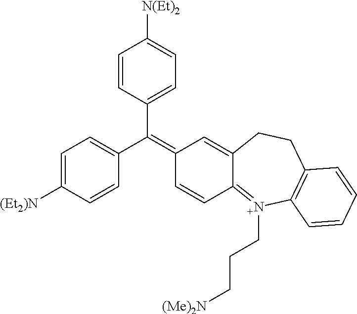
C1=C([(Et2)N])C=CC(C(=C2C=CC3=[N+](CCC[(Me)2N])C4=C(CCC3=C2)C=CC=C4)C2=CC=C([N(Et)2])C=C2)=C1
